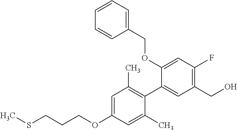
C1=C(OCCCSC)C=C(C)C(C2=CC(CO)=C(F)C=C2OCC2=CC=CC=C2)=C1C
